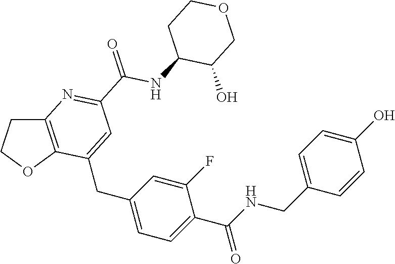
C(C1=CC=C(CC2=CC(C(NC3C(O)COCC3)=O)=NC3=C2OCC3)C=C1F)(NCC1=CC=C(O)C=C1)=O
